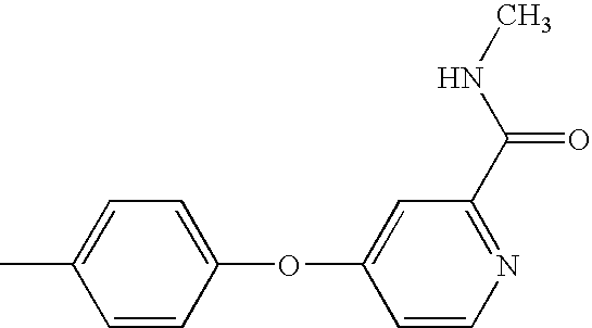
C1=CC(OC2=CC(C(NC)=O)=NC=C2)=CC=C1C
